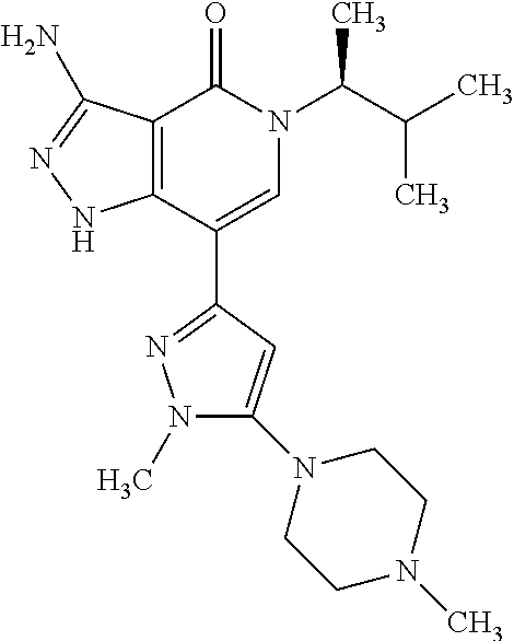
C12=C(C(C3=NN(C)C(N4CCN(C)CC4)=C3)=CN(C(C(C)C)C)C1=O)NN=C2N
